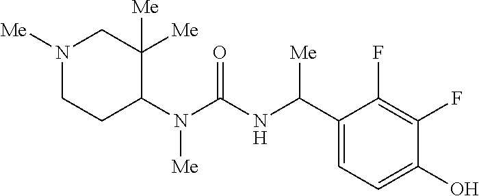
N1([Me])CCC(N(C(NC(C2=CC=C(O)C(F)=C2F)[Me])=O)[Me])C([Me])([Me])C1
